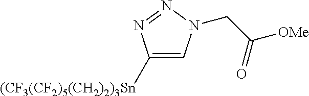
C1([(CF3(CF2)5(CH2)2)3Sn])=CN(CC(=O)[OMe])N=N1
